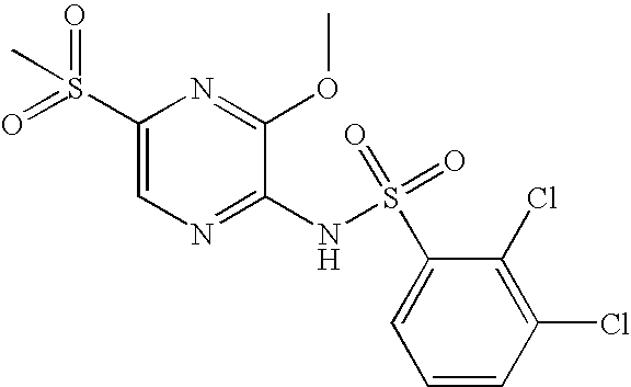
C1(S(=O)(=O)C)=CN=C(NS(=O)(C2=CC=CC(Cl)=C2Cl)=O)C(OC)=N1
